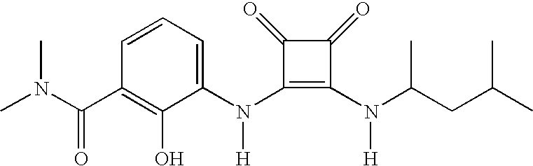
C(C1=C(O)C(N(C2=C(N([H])C(CC(C)C)C)C(=O)C2=O)[H])=CC=C1)(=O)N(C)C
